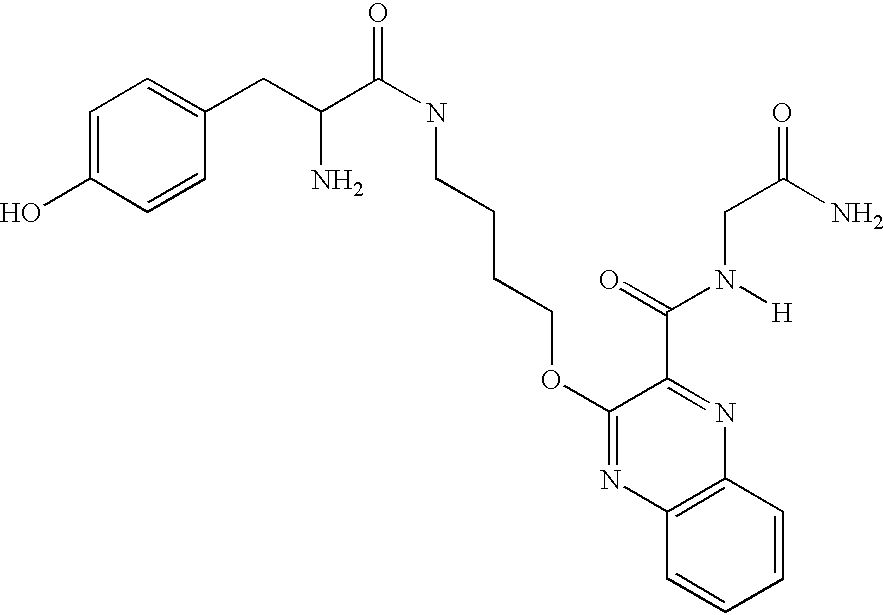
C1=C(O)C=CC(CC(C(NCCCCOC2=NC3=C(N=C2C(=O)N([H])CC(N)=O)C=CC=C3)=O)N)=C1
